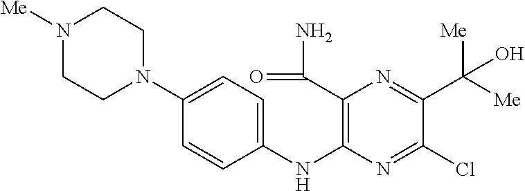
C1(N2CCN([Me])CC2)=CC=C(NC2=C(C(=O)N)N=C(C([Me])([Me])O)C(Cl)=N2)C=C1
